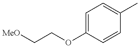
C1=C(OCC[MeO])C=CC(C)=C1
